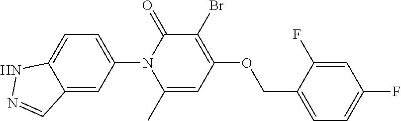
C(C1=CC=C(F)C=C1F)OC1=C(Br)C(=O)N(C2=CC=C3C(=C2)C=NN3)C(C)=C1
